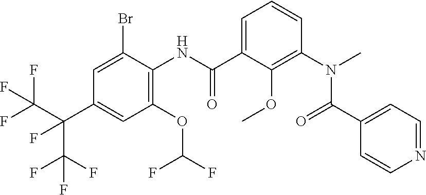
C1(OC(F)F)=C(NC(C2=CC=CC(N(C)C(=O)C3=CC=NC=C3)=C2OC)=O)C(Br)=CC(C(C(F)(F)F)(F)C(F)(F)F)=C1
